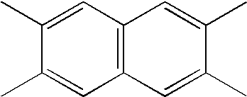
C12=C(C=C(C)C(C)=C1)C=C(C)C(C)=C2
